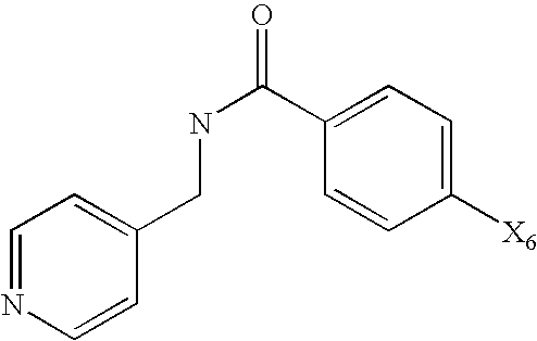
C1=NC=CC(CNC(C2=CC=C([X6])C=C2)=O)=C1
